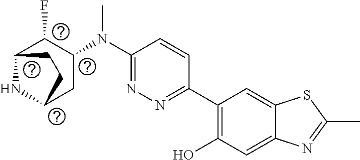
N1=C(N(C)C2CC3NC(C2F)CC3)C=CC(C2=C(O)C=C3C(=C2)SC(C)=N3)=N1
